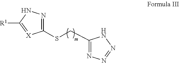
C1(SCC2=NN=NN2)=NNC([R1])=[X]1
